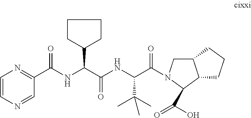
C1CC(C(C(NC(C(=O)N2C(C(=O)O)C3C(C2)CCC3)C(C)(C)C)=O)NC(C2=NC=CN=C2)=O)CC1
